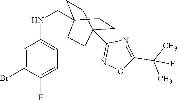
C1=C(Br)C(F)=CC=C1NCC12CCC(C3=NOC(C(C)(C)F)=N3)(CC1)CC2
